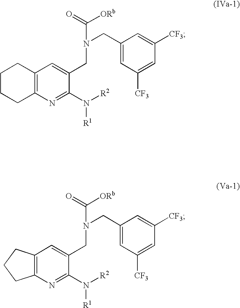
C1C2=C(CCC1)N=C(N([R1])[R2])C(CN(CC1=CC([CF3])=CC([CF3])=C1)C(=O)[ORb])=C2.C12=C(C=C(CN(CC3=CC([CF3])=CC([CF3])=C3)C(=O)[ORb])C(N([R1])[R2])=N1)CCC2
